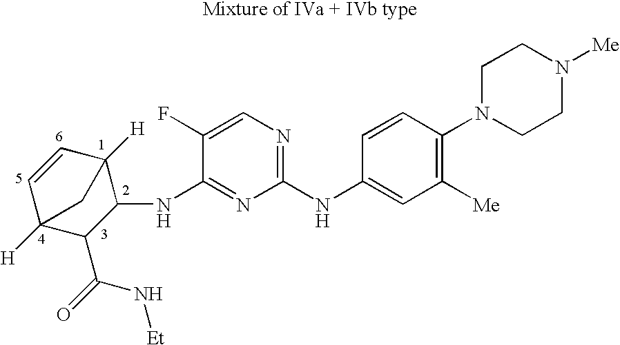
C1=CC2([H])C(NC3=NC(NC4=CC([Me])=C(N5CCN([Me])CC5)C=C4)=NC=C3F)C(C(=O)N[Et])C1([H])C2
